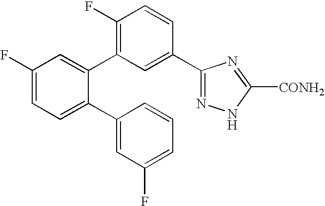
C1(C2=C(F)C=CC(C3=NNC([CONH2])=N3)=C2)=CC(F)=CC=C1C1=CC(F)=CC=C1
